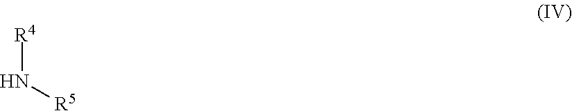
[R4]N[R5]
